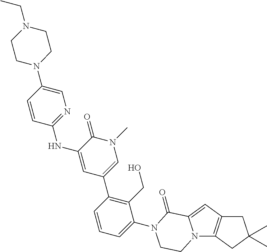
C1=CC(NC2=CC(C3=C(CO)C(N4C(=O)C5=CC6=C(N5CC4)CC(C)(C)C6)=CC=C3)=CN(C)C2=O)=NC=C1N1CCN(CC)CC1
